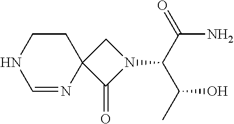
C1CNC=NC12C(=O)N(C(C(O)C)C(N)=O)C2
